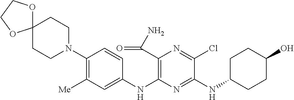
C1(N2CCC3(CC2)OCCO3)=C([Me])C=C(NC2=C(C(=O)N)N=C(Cl)C(NC3CCC(O)CC3)=N2)C=C1
